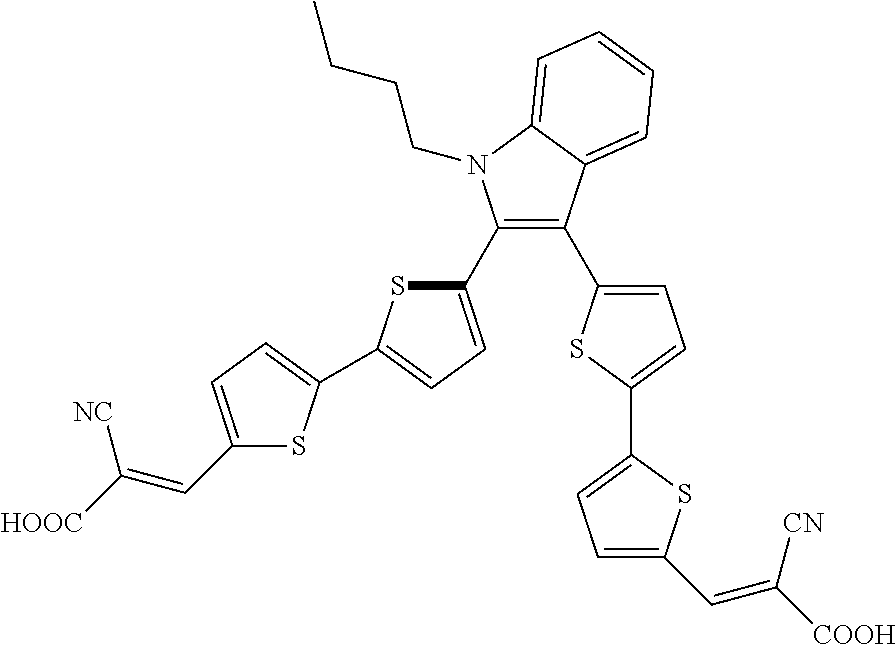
C1(C2=CC=C(C3=CC=C(C=C([CN])[COOH])S3)S2)=C(C2=CC=C(C3=CC=C(C=C([HOOC])[NC])S3)S2)N(CCCC)C2=CC=CC=C12
